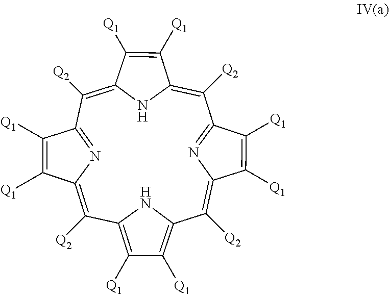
C1([Q2])=C2NC(=C([Q2])C3=NC(=C([Q2])C4=C([Q1])C([Q1])=C(C([Q2])=C5N=C1C([Q1])=C5[Q1])N4)C([Q1])=C3[Q1])C([Q1])=C2[Q1]
